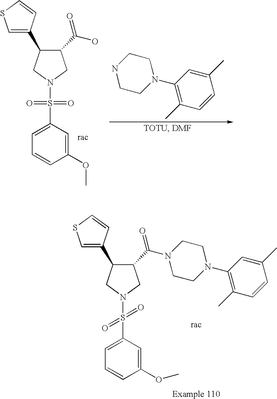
C1(N2CCNCC2)=C(C)C=CC(C)=C1.C1N(S(C2=CC=CC(OC)=C2)(=O)=O)CC(C(O)=O)C1C1=CSC=C1.C1N(S(C2=CC=CC(OC)=C2)(=O)=O)CC(C(N2CCN(C3=C(C)C=CC(C)=C3)CC2)=O)C1C1=CSC=C1
